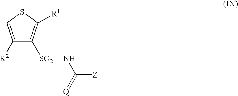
C1([SO2]NC(=[Q])[Z])=C([R1])SC=C1[R2]
